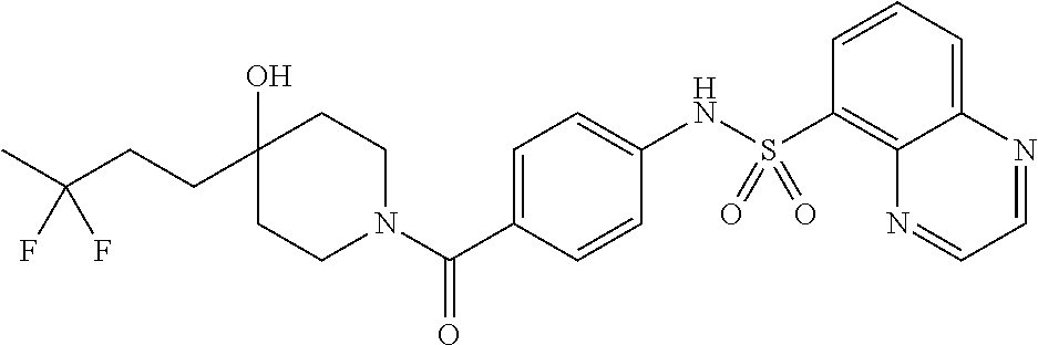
C1CN(C(C2=CC=C(NS(C3=C4C(=CC=C3)N=CC=N4)(=O)=O)C=C2)=O)CCC1(O)CCC(C)(F)F
